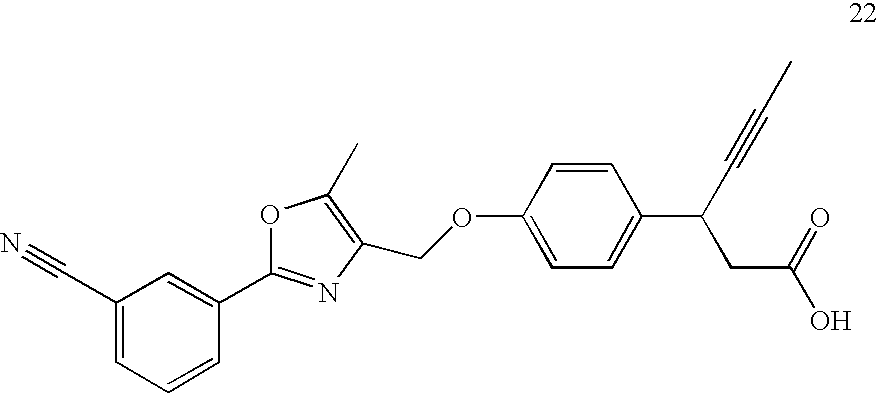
C1(C#N)=CC=CC(C2=NC(COC3=CC=C(C(C#CC)CC(O)=O)C=C3)=C(C)O2)=C1
